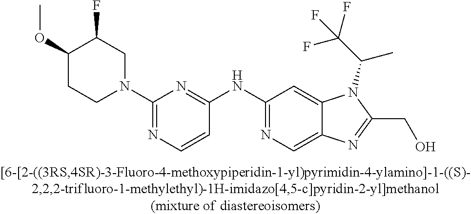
C(C1=NC2=CN=C(NC3=NC(N4CC(F)C(OC)CC4)=NC=C3)C=C2N1C(C(F)(F)F)C)O
